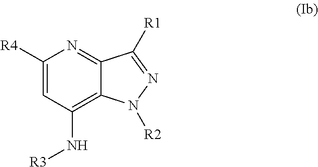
C12=C(N[R3])C=C([R4])N=C1C([R1])=NN2[R2]
